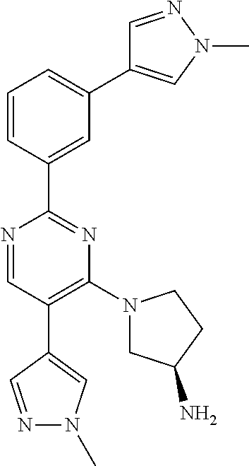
N1=CC(C2=CN(C)N=C2)=C(N2CC(N)CC2)N=C1C1=CC(C2=CN(C)N=C2)=CC=C1
